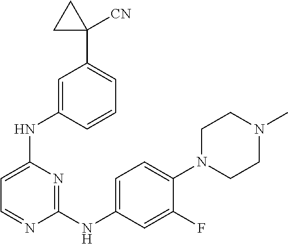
C1(NC2=CC=C(N3CCN(C)CC3)C(F)=C2)=NC(NC2=CC(C3([CN])CC3)=CC=C2)=CC=N1
